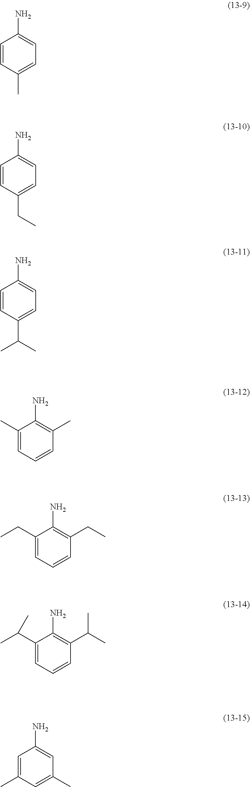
C1=CC(C)=CC=C1N.C1=CC(CC)=CC=C1N.C1=CC(C(C)C)=CC=C1N.C1(C)=CC=CC(C)=C1N.C1(CC)=CC=CC(CC)=C1N.C1(C(C)C)=CC=CC(C(C)C)=C1N.C1=C(C)C=C(C)C=C1N
